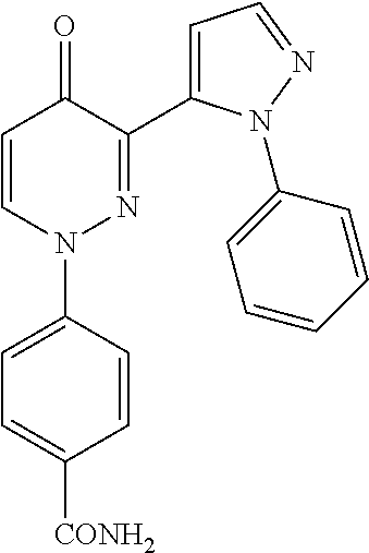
C1=CN(C2=CC=C([CONH2])C=C2)N=C(C2=CC=NN2C2=CC=CC=C2)C1=O
